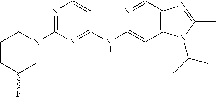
C1(N2CCCC(F)C2)=NC=CC(NC2=CC3=C(C=N2)N=C(C)N3C(C)C)=N1
